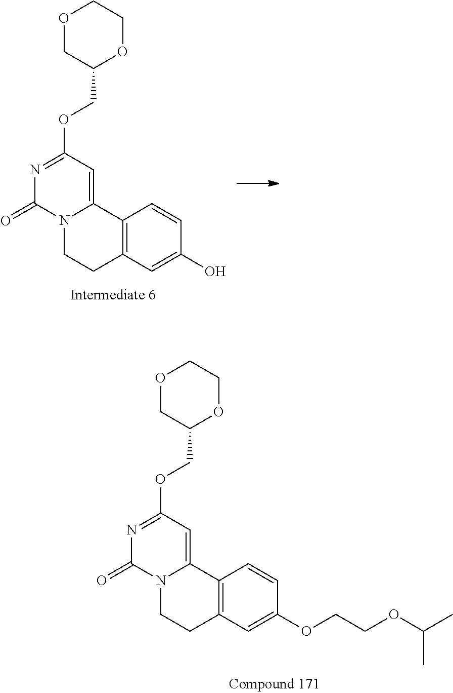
C12=C(C=C(O)C=C1)CCN1C2=CC(OCC2OCCOC2)=NC1=O.C12=C(C=C(OCCOC(C)C)C=C1)CCN1C2=CC(OCC2OCCOC2)=NC1=O
